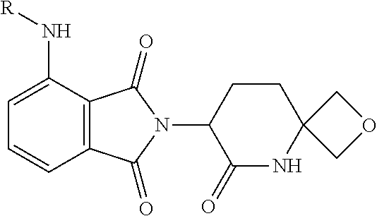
C1=CC2=C(C(N[R])=C1)C(=O)N(C1C(=O)NC3(CC1)COC3)C2=O
